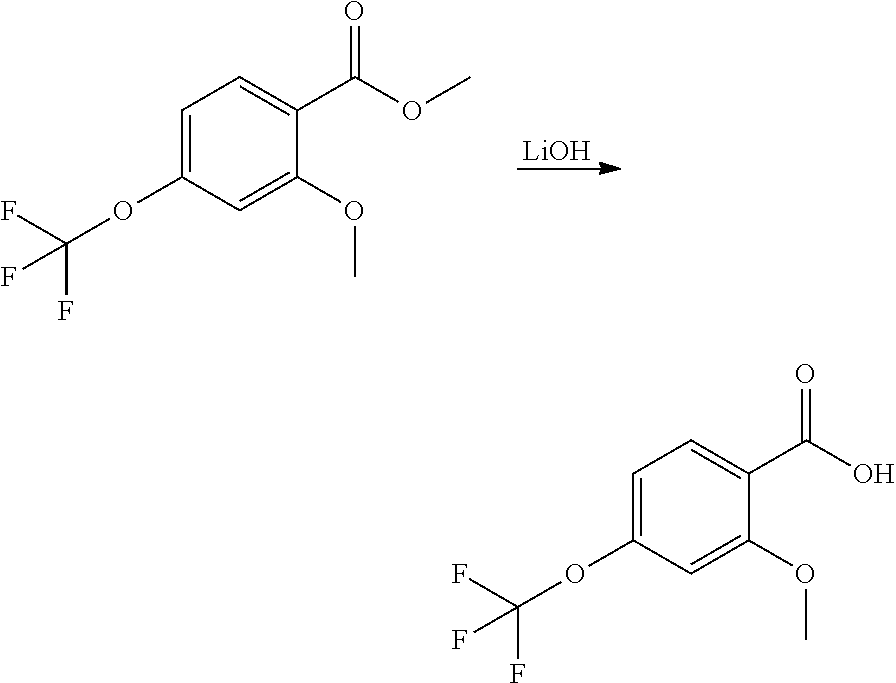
[LiOH].C1=C(OC(F)(F)F)C=C(OC)C(C(OC)=O)=C1.C1=C(OC(F)(F)F)C=C(OC)C(C(O)=O)=C1
